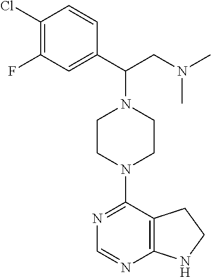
C1(Cl)=C(F)C=C(C(CN(C)C)N2CCN(C3=NC=NC4=C3CCN4)CC2)C=C1
